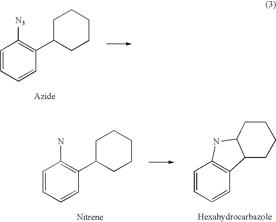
C1=CC=CC(C2CCCCC2)=C1[N3].C1=CC=CC(C2CCCCC2)=C1N.C1=CC=CC2=C1NC1C2CCCC1
